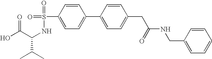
OC(C(NS(C1=CC=C(C2=CC=C(CC(NCC3=CC=CC=C3)=O)C=C2)C=C1)(=O)=O)C(C)C)=O
